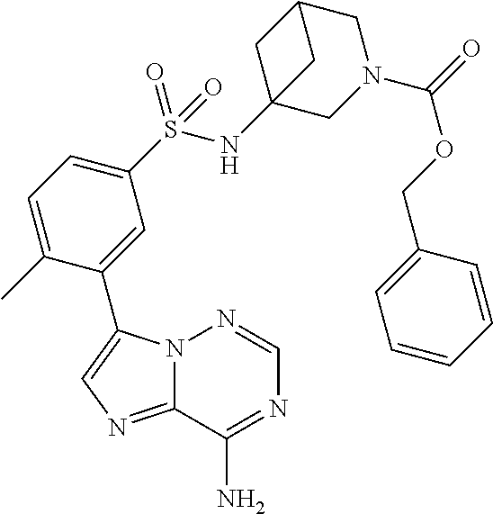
N12C(=NC=C1C1=CC(S(NC34CC(CN(C(=O)OCC5=CC=CC=C5)C3)C4)(=O)=O)=CC=C1C)C(N)=NC=N2
